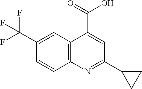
C12=C(N=C(C3CC3)C=C1C(=O)O)C=CC(C(F)(F)F)=C2
